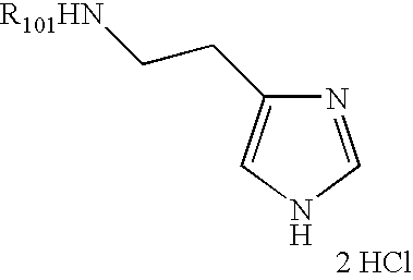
N1=CNC=C1CC[R101HN].[2 HCl]
